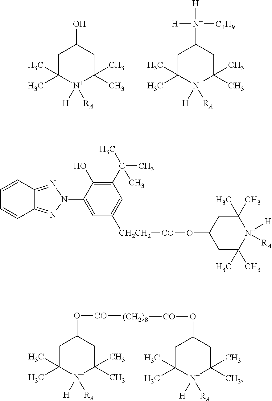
C1C(C)(C)[N+]([H])([RA])C(C)(C)CC1O.C1C(C)(C)[N+]([H])([RA])C(C)(C)CC1[N+]([C4H9])([H])[H].C12=NN(C3=CC([CH2CH2][CO]OC4CC(C)(C)[N+]([H])([RA])C(C)(C)C4)=CC(C(C)(C)C)=C3O)N=C1C=CC=C2.C1C(C)(C)[N+]([H])([RA])C(C)(C)CC1O[CO][(CH2)8][CO]OC1CC(C)(C)[N+]([H])([RA])C(C)(C)C1
